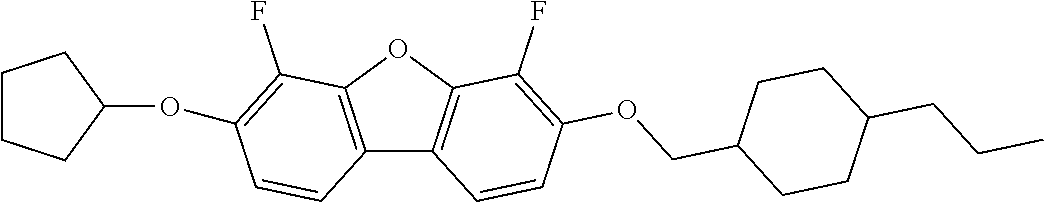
C12=C(OC3=C1C=CC(OCC1CCC(CCC)CC1)=C3F)C(F)=C(OC1CCCC1)C=C2
